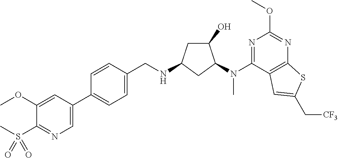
C1(C2=CC=C(CNC3CC(O)C(N(C4=NC(OC)=NC5=C4C=C(C[CF3])S5)C)C3)C=C2)=CN=C(S(C)(=O)=O)C(OC)=C1
